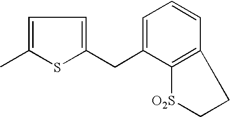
C1=C(CC2=CC=C(C)S2)C2=C(C=C1)CC[O2S]2
